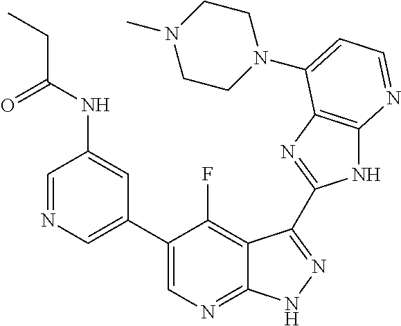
C1=NC=C(C2=CN=C3C(=C2F)C(C2=NC4=C(N2)N=CC=C4N2CCN(C)CC2)=NN3)C=C1NC(CC)=O
